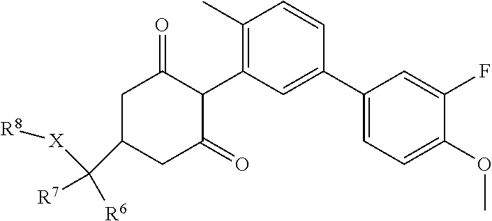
C1(C)=C(C2C(=O)CC(C([R7])([R6])[X][R8])CC2=O)C=C(C2=CC=C(OC)C(F)=C2)C=C1
